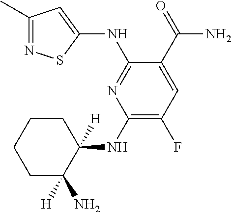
C1(NC2([H])CCCCC2([H])N)=C(F)C=C(C(=O)N)C(NC2=CC(C)=NS2)=N1
